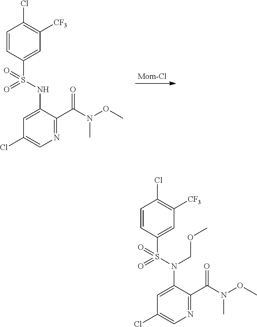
N(S(C1=CC([CF3])=C(Cl)C=C1)(=O)=O)C1=CC(Cl)=CN=C1C(N(C)OC)=O.N(S(C1=CC([CF3])=C(Cl)C=C1)(=O)=O)(C1=CC(Cl)=CN=C1C(N(C)OC)=O)COC
